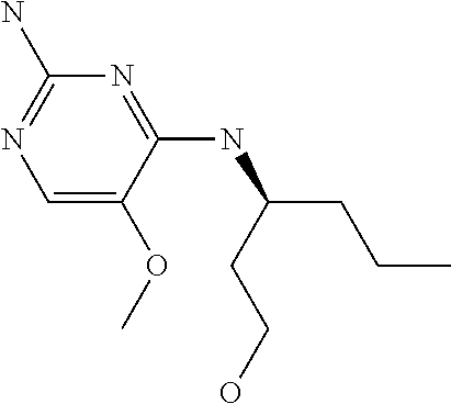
COC1=CN=C(N)N=C1NC(CCC)CCO
